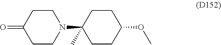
C1CC(N2CCC(=O)CC2)(C)CCC1OC
